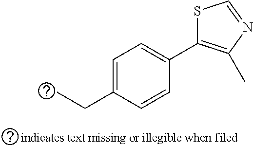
C1=C(CC)C=CC(C2=C(C)N=CS2)=C1
